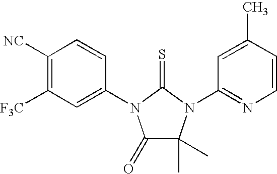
C1([NC])=C([F3C])C=C(N2C(=O)C(C)(C)N(C3=NC=CC(C)=C3)C2=S)C=C1
